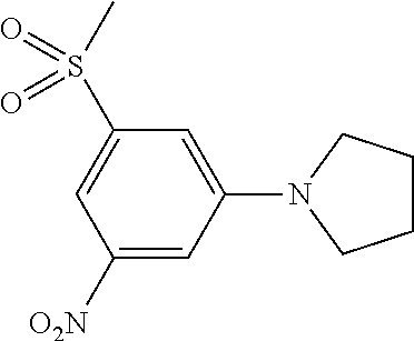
C1([O2N])=CC(N2CCCC2)=CC(S(C)(=O)=O)=C1
